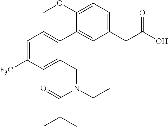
C1=C([F3C])C=C(CN(CC)C(=O)C(C)(C)C)C(C2=CC(CC(O)=O)=CC=C2OC)=C1
